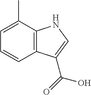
C1=C(C)C2=C(C=C1)C(C(=O)O)=CN2
